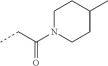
CCC(=O)N1CCC(C)CC1
